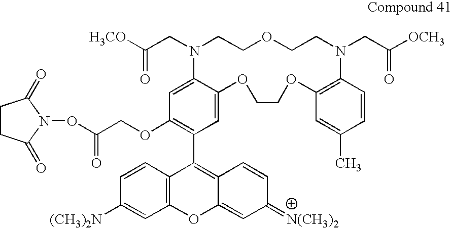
C(CN1CCOCCN(CC([OCH3])=O)C2=C(C=C(C)C=C2)OCCOC2=CC(C3=C4C(=CC(=[N(CH3)2])C=C4)OC4=C3C=CC([(CH3)2N])=C4)=C(OCC(=O)ON3C(=O)CCC3=O)C=C12)([H3CO])=O
